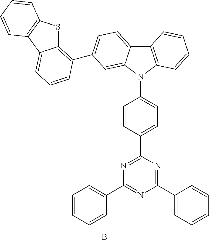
C12=C(N(C3=CC=C(C4=NC(C5=CC=CC=C5)=NC(C5=CC=CC=C5)=N4)C=C3)C3=CC(C4=C5SC6=C(C5=CC=C4)C=CC=C6)=CC=C13)C=CC=C2.B
